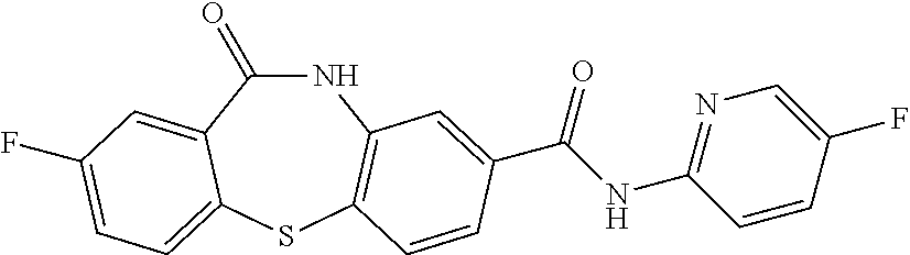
N1C(=O)C2=CC(F)=CC=C2SC2=C1C=C(C(NC1=NC=C(F)C=C1)=O)C=C2
